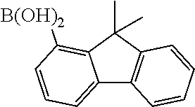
C12=CC=CC([B(OH)2])=C1C(C)(C)C1=C2C=CC=C1
